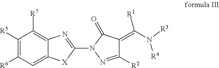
C1([R5])=C([R6])C=C2C(=C1[R7])N=C(N1N=C([R2])C(=C(N([R4])[R3])[R1])C1=O)[X]2
